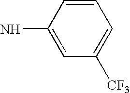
C1=CC(N)=CC([CF3])=C1
